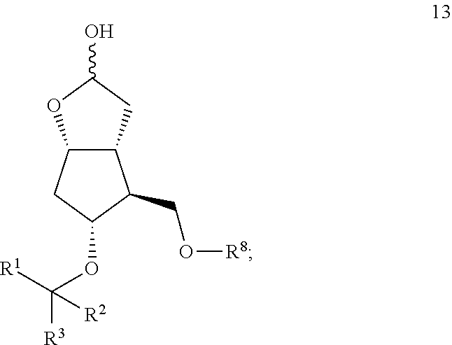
C12C(CC(O)O1)C(CO[R8])C(OC([R1])([R3])[R2])C2
